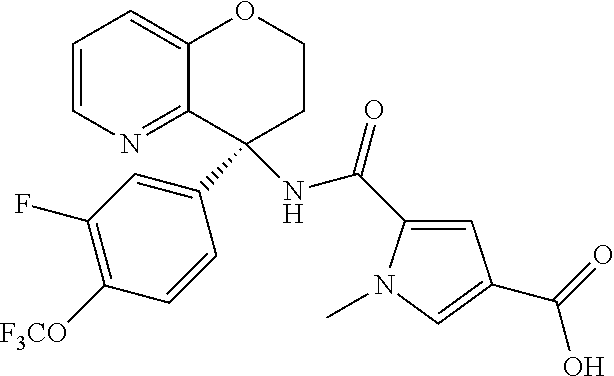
C1=CN=C2C(=C1)OCCC2(C1=CC(F)=C([F3CO])C=C1)NC(=O)C1=CC(C(=O)O)=CN1C
